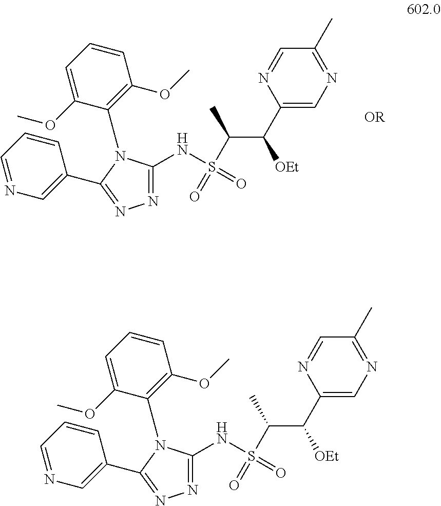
N(S(C(C)C([OEt])C1=CN=C(C)C=N1)(=O)=O)C1=NN=C(C2=CN=CC=C2)N1C1=C(OC)C=CC=C1OC.N(S(C(C)C([OEt])C1=CN=C(C)C=N1)(=O)=O)C1=NN=C(C2=CN=CC=C2)N1C1=C(OC)C=CC=C1OC
